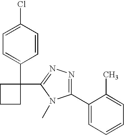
C1=C(Cl)C=CC(C2(C3=NN=C(C4=CC=CC=C4C)N3C)CCC2)=C1
